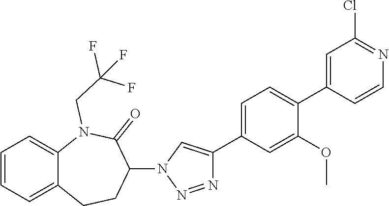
C1=C2C(=CC=C1)CCC(N1C=C(C3=CC=C(C4=CC(Cl)=NC=C4)C(OC)=C3)N=N1)C(=O)N2CC(F)(F)F
